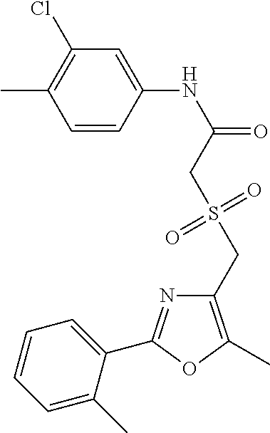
C1=CC(NC(=O)CS(CC2=C(C)OC(C3=CC=CC=C3C)=N2)(=O)=O)=CC(Cl)=C1C
